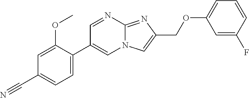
C1=C(C2=CN3C(=NC(COC4=CC=CC(F)=C4)=C3)N=C2)C(OC)=CC(C#N)=C1
